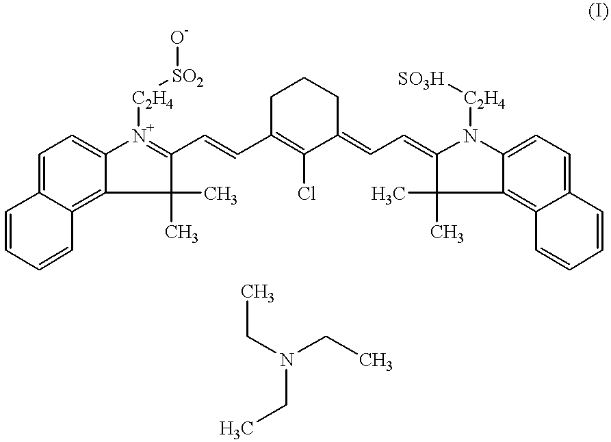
C1=C2C(=C3C(=C1)[N+]([C2H4][SO2][O-])=C(C=CC1=C(Cl)C(=CC=C4C(C)(C)C5=C6C(=CC=C5N4[C2H4][SO3H])C=CC=C6)CCC1)C3(C)C)C=CC=C2.CCN(CC)CC
